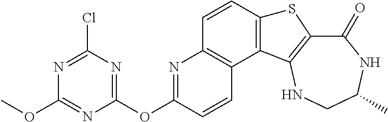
C1(=O)C2=C(NCC(C)N1)C1=C(S2)C=CC2=C1C=CC(OC1=NC(Cl)=NC(OC)=N1)=N2
